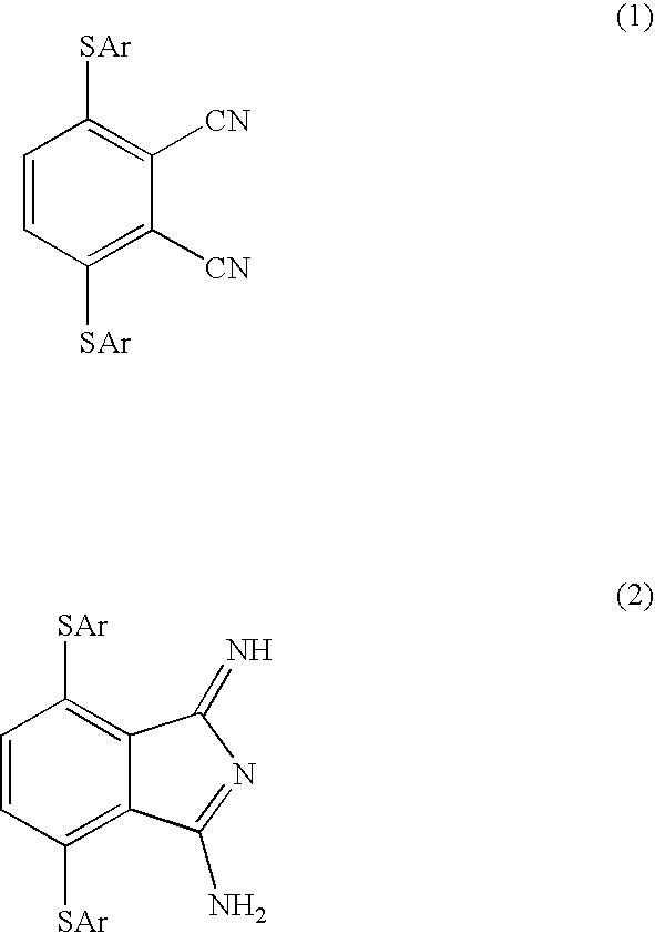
C1=CC([SAr])=C([CN])C([CN])=C1[SAr].C1=CC([SAr])=C2C(=C1[SAr])C(=N)N=C2N
